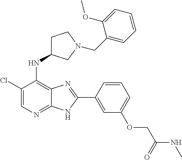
C1(Cl)=CN=C2C(=C1NC1CCN(CC3=CC=CC=C3OC)C1)N=C(C1=CC(OCC(NC)=O)=CC=C1)N2
